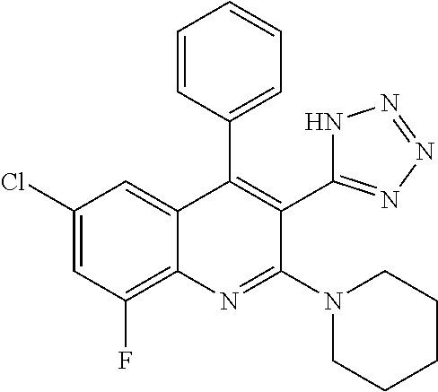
C1(Cl)=CC(F)=C2C(=C1)C(C1=CC=CC=C1)=C(C1=NN=NN1)C(N1CCCCC1)=N2
